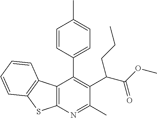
C12=C(N=C(C)C(C(C(OC)=O)CCC)=C1C1=CC=C(C)C=C1)SC1=C2C=CC=C1
